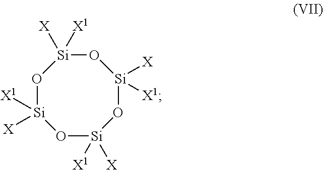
O1[Si]([X])([X1])O[Si]([X1])([X])O[Si]([X])([X1])O[Si]1([X1])[X]
